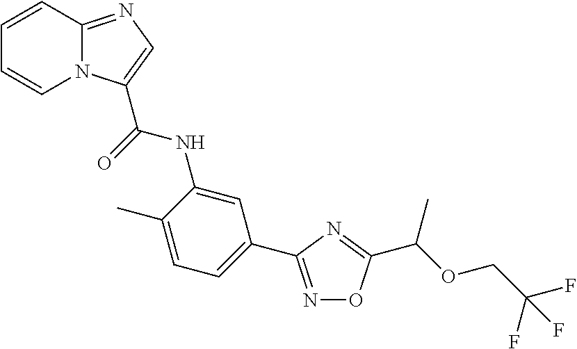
C1=CC2=NC=C(C(NC3=CC(C4=NOC(C(OCC(F)(F)F)C)=N4)=CC=C3C)=O)N2C=C1
